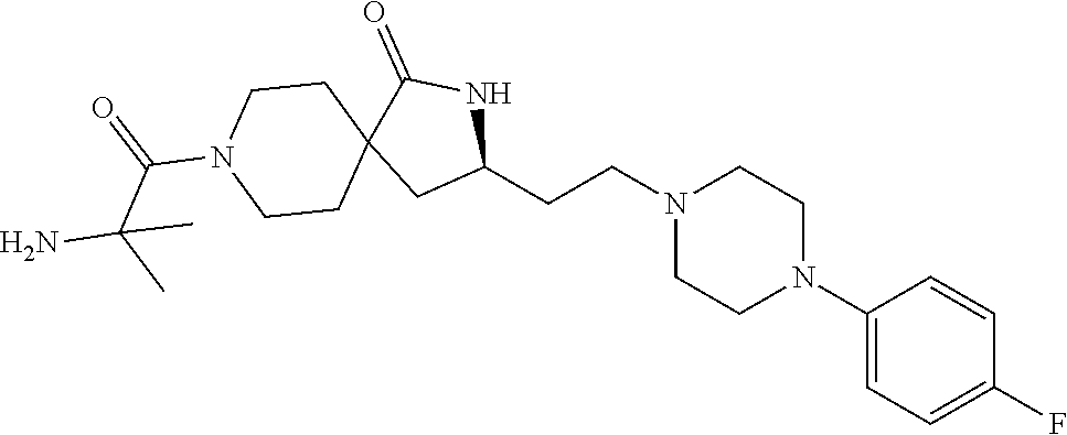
C1(N2CCN(CCC3NC(=O)C4(C3)CCN(C(=O)C(N)(C)C)CC4)CC2)=CC=C(F)C=C1
